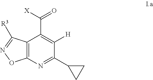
C12=C(N=C(C3CC3)C([H])=C1C([X])=O)ON=C2[R3]
